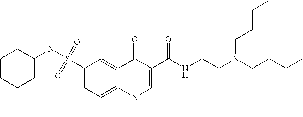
C1(S(N(C)C2CCCCC2)(=O)=O)=CC=C2C(=C1)C(=O)C(C(NCCN(CCCC)CCCC)=O)=CN2C
